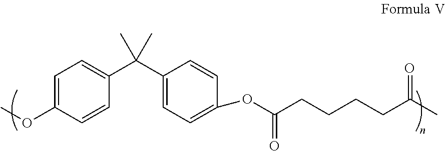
COC1=CC=C(C(C2=CC=C(OC(CCCCC(C)=O)=O)C=C2)(C)C)C=C1
